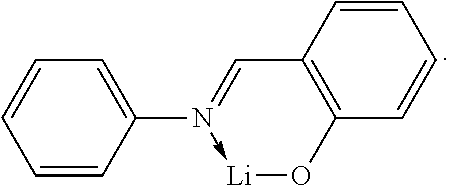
C1=CC2=C(C=C1)O[Li]-N(C1=CC=CC=C1)=C2
